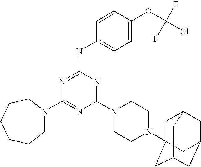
C1CCCN(C2=NC(N3CCN(C45CC6CC(CC(C4)C6)C5)CC3)=NC(NC3=CC=C(OC(Cl)(F)F)C=C3)=N2)CC1
